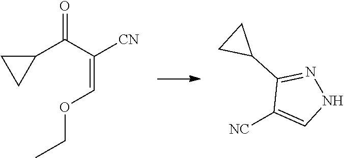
C1(C(C([CN])=COCC)=O)CC1.[NC]C1=CNN=C1C1CC1
